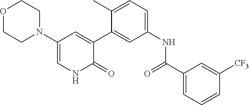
O1CCN(C2=CNC(=O)C(C3=CC(NC(C4=CC=CC([CF3])=C4)=O)=CC=C3C)=C2)CC1
